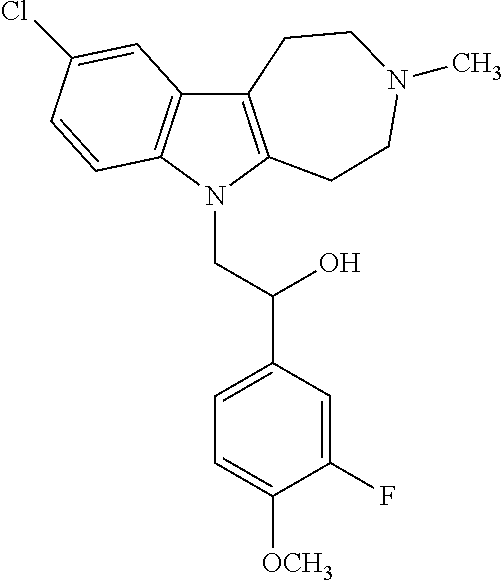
C12=C(N(CC(C3=CC=C([OCH3])C(F)=C3)O)C3=C1C=C(Cl)C=C3)CCN(C)CC2
